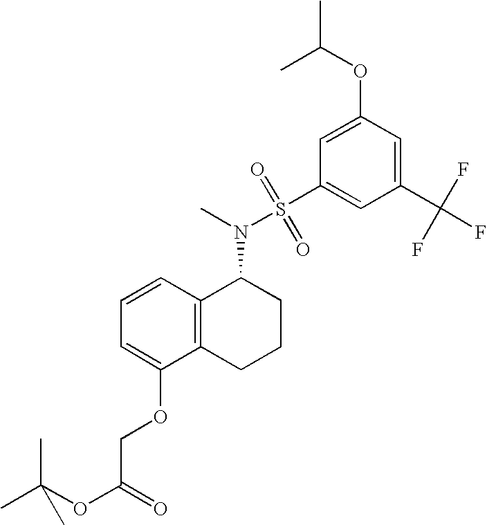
C12=C(C=CC=C1OCC(OC(C)(C)C)=O)C(N(C)S(=O)(C1=CC(C(F)(F)F)=CC(OC(C)C)=C1)=O)CCC2
